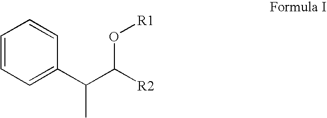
C1=CC=C(C(C([R2])O[R1])C)C=C1
